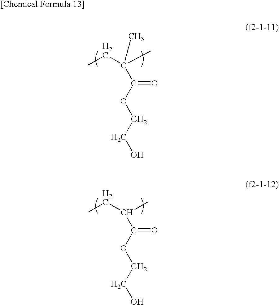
C(C(CC)(C)C)(OCCO)=O.C(C(CC)C)(OCCO)=O
